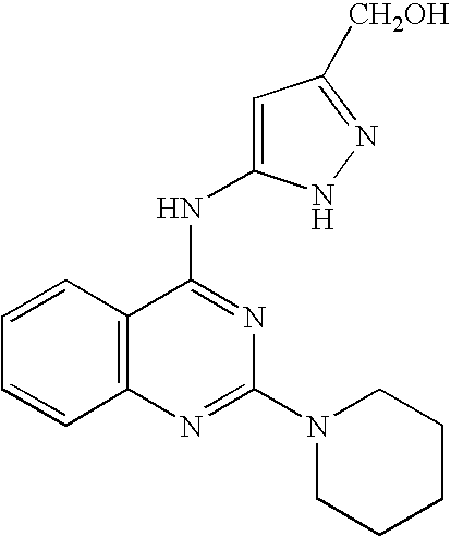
C12=C(N=C(N3CCCCC3)N=C1NC1=CC([CH2OH])=NN1)C=CC=C2
